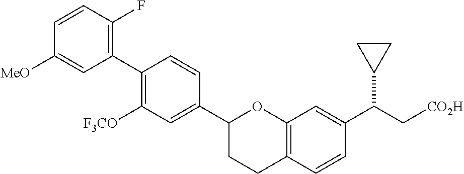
C1(C2=C([F3CO])C=C(C3CCC4=C(O3)C=C(C(C[CO2H])C3CC3)C=C4)C=C2)=C(F)C=CC([MeO])=C1
